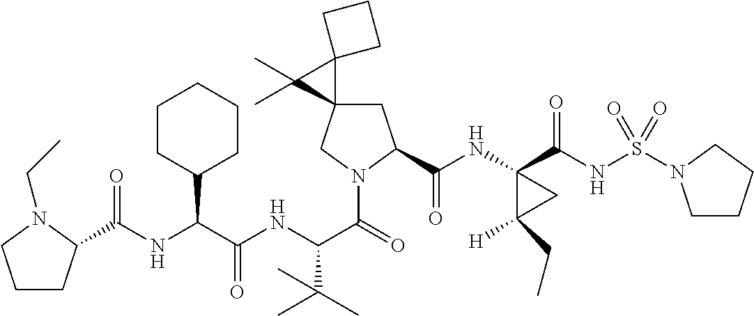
C1C2(CN(C(=O)C(NC(C(NC(=O)C3CCCN3CC)C3CCCCC3)=O)C(C)(C)C)C1C(NC1(C(NS(=O)(=O)N3CCCC3)=O)C([H])(CC)C1)=O)C1(C2(C)C)CCC1
